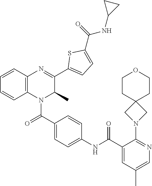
C12=C(N=C(C3=CC=C(C(=O)NC4CC4)S3)C(C)N1C(C1=CC=C(NC(C3=CC(C)=CN=C3N3CC4(C3)CCOCC4)=O)C=C1)=O)C=CC=C2
